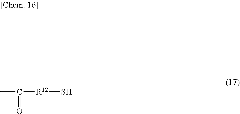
C(=O)(C)[R12]S
